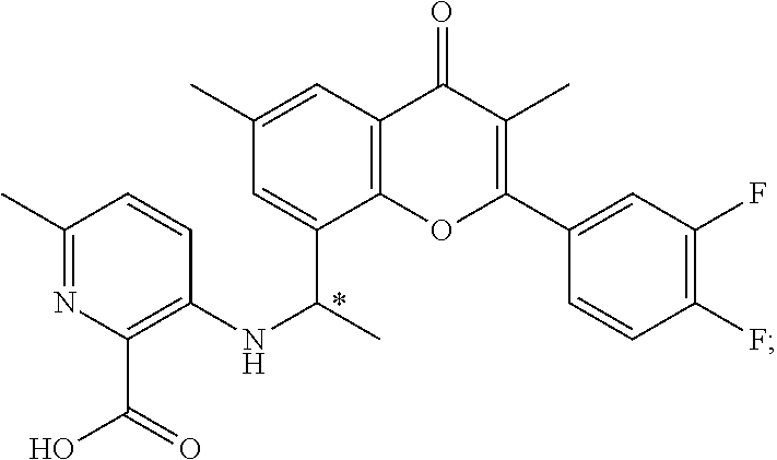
C1(C)=NC(C(O)=O)=C(NC(C)C2=CC(C)=CC3=C2OC(C2=CC(F)=C(F)C=C2)=C(C)C3=O)C=C1
